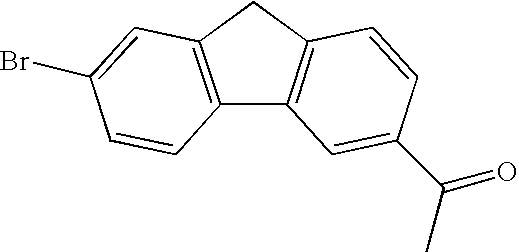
C12=C(CC3=C1C=C(C(C)=O)C=C3)C=C(Br)C=C2
